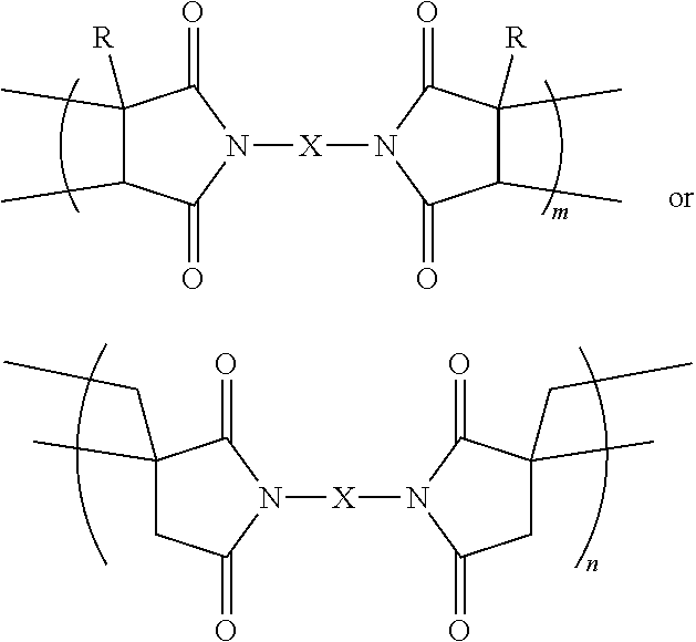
C1(C)([R])C(C)C(=O)N([X]N2C(=O)C(C)C(C)([R])C2=O)C1=O.C1(C)(CC)CC(=O)N([X]N2C(=O)CC(C)(CC)C2=O)C1=O
